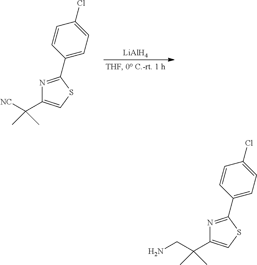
C1(C2=NC(C([NC])(C)C)=CS2)=CC=C(Cl)C=C1.[LiAlH4].C1(C2=NC(C(CN)(C)C)=CS2)=CC=C(Cl)C=C1
